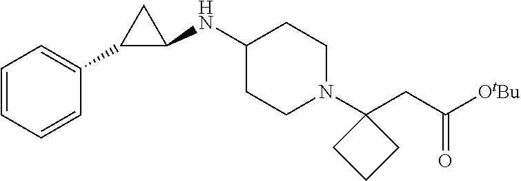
C1(NC2C(C3=CC=CC=C3)C2)CCN(C2(CC([OtBu])=O)CCC2)CC1
